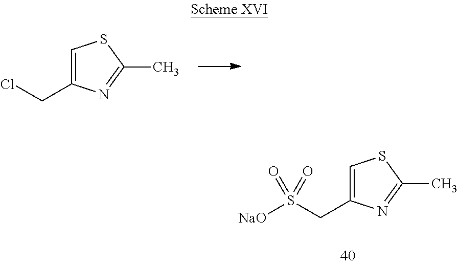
C1=C(CS([NaO])(=O)=O)N=C(C)S1.C1=C(CCl)N=C(C)S1
